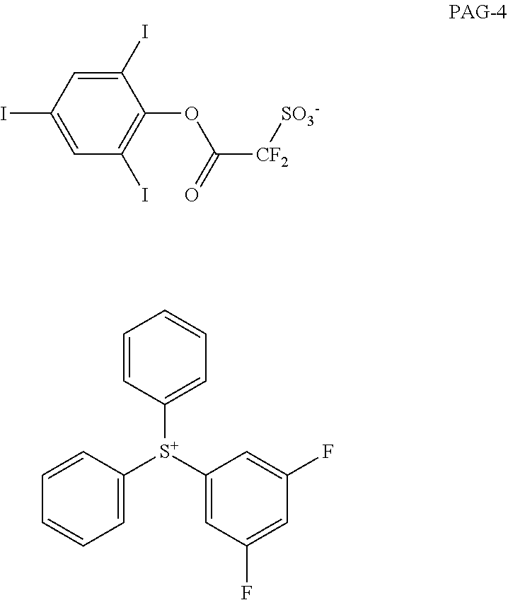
C1(I)=CC(I)=CC(I)=C1OC([CF2][SO3-])=O.C1=CC([S+](C2=CC=CC=C2)C2=CC(F)=CC(F)=C2)=CC=C1
